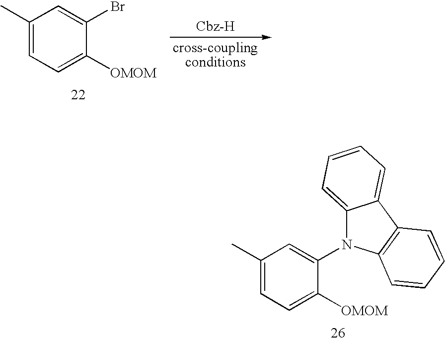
C1(C)=CC=C([OMOM])C(Br)=C1.C1(C)=CC=C([OMOM])C(N2C3=CC=CC=C3C3=C2C=CC=C3)=C1
